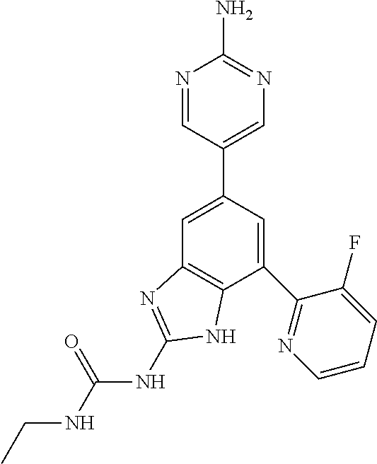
C1=C(C2=CN=C(N)N=C2)C=C(C2=NC=CC=C2F)C2=C1N=C(NC(NCC)=O)N2
